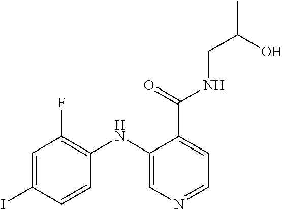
C1=C(I)C=CC(NC2=CN=CC=C2C(=O)NCC(C)O)=C1F
